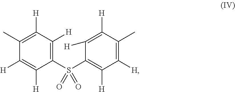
C1(S(C2=C([H])C([H])=C(C)C([H])=C2[H])(=O)=O)=C([H])C([H])=C(C)C([H])=C1[H]
